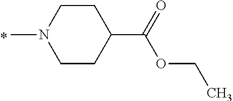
CN1CCC(C(=O)OCC)CC1
